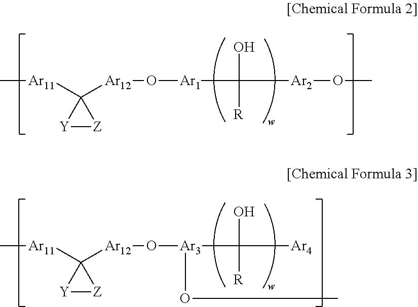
[Y]1[Z]C1([Ar11]C)[Ar12]O[Ar1]C([Ar2]OC)(O)[R].[Y]1[Z]C1([Ar11]C)[Ar12]O[Ar3](C([Ar4])(O)[R])OC
